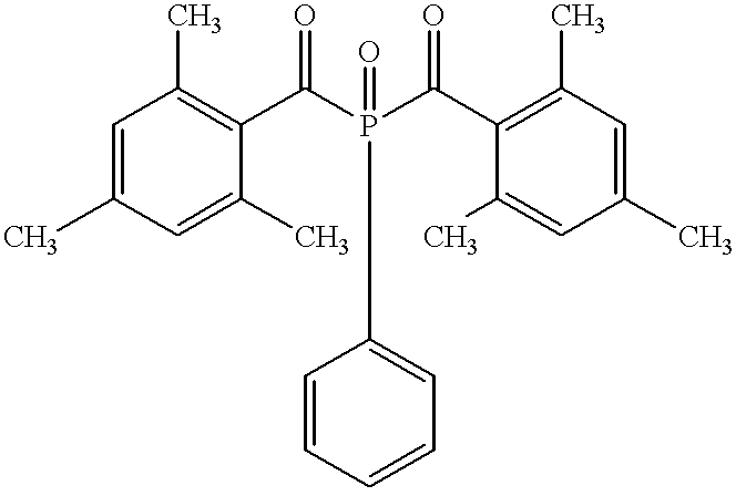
C1=C(C)C=C(C)C(C(P(C(C2=C(C)C=C(C)C=C2C)=O)(=O)C2=CC=CC=C2)=O)=C1C
